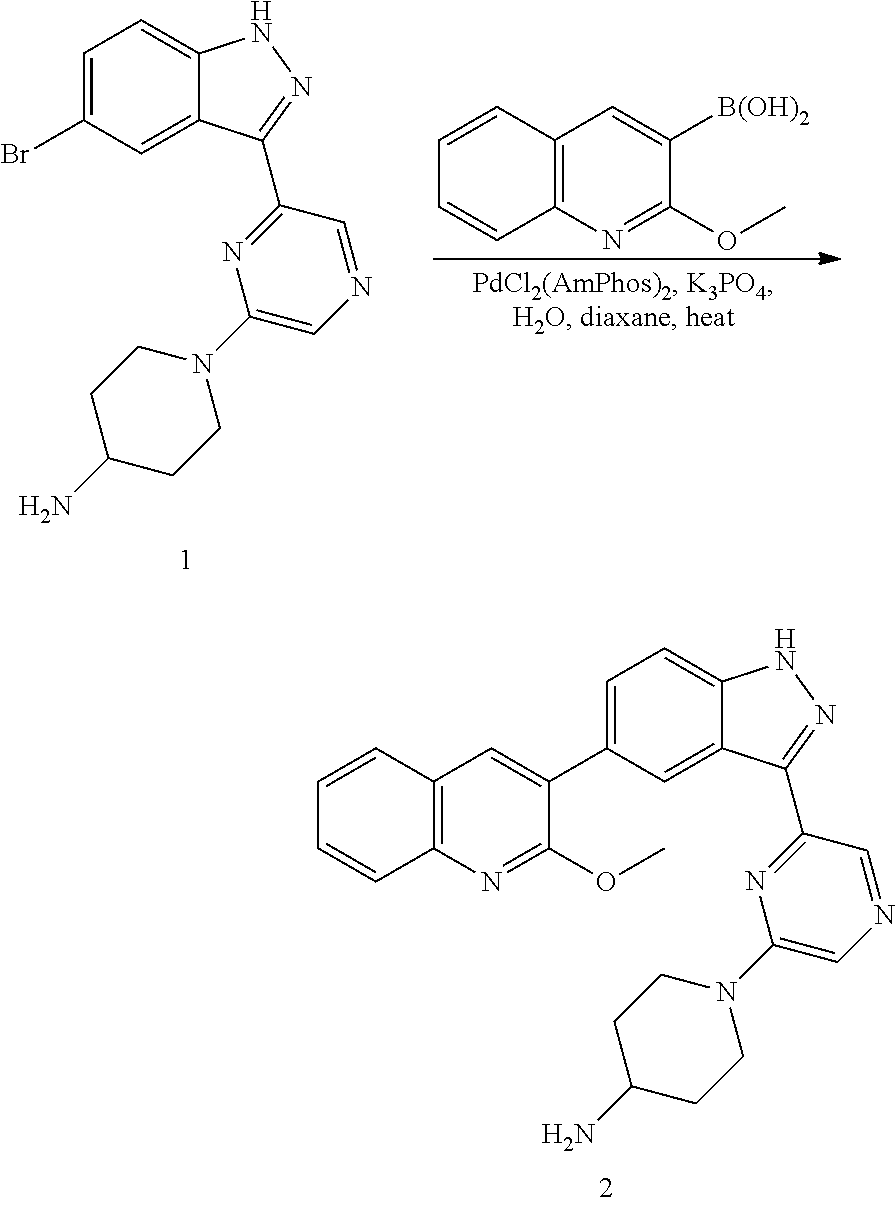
C12=C(N=C(OC)C([B(OH)2])=C1)C=CC=C2.C1=C(Br)C=C2C(=C1)NN=C2C1=NC(N2CCC(N)CC2)=CN=C1.C1=C(C2=CC3=C(N=C2OC)C=CC=C3)C=C2C(=C1)NN=C2C1=NC(N2CCC(N)CC2)=CN=C1
